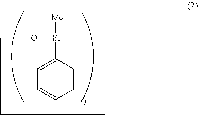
CO[Si]([Me])(C1=CC=CC=C1)C
